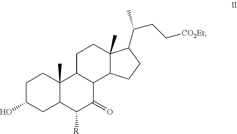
C1C(O)CC2C(C)(C1)C1C(C(=O)C2[R])C2C(C)(CC1)C(C(CC[CO2Et])C)CC2
